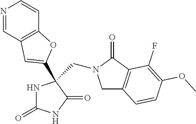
C1C2=C(C(=O)N1CC1(C3=CC4=C(C=CN=C4)O3)NC(=O)NC1=O)C(F)=C(OC)C=C2
